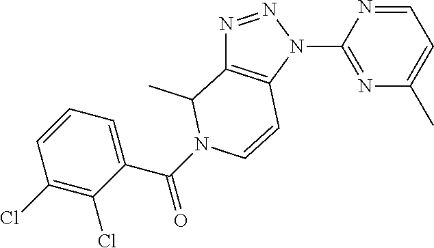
C1(C(=O)N2C(C)C3=C(N(C4=NC(C)=CC=N4)N=N3)C=C2)=CC=CC(Cl)=C1Cl
